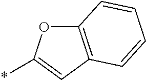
*C1=CC2=C(O1)C=CC=C2
